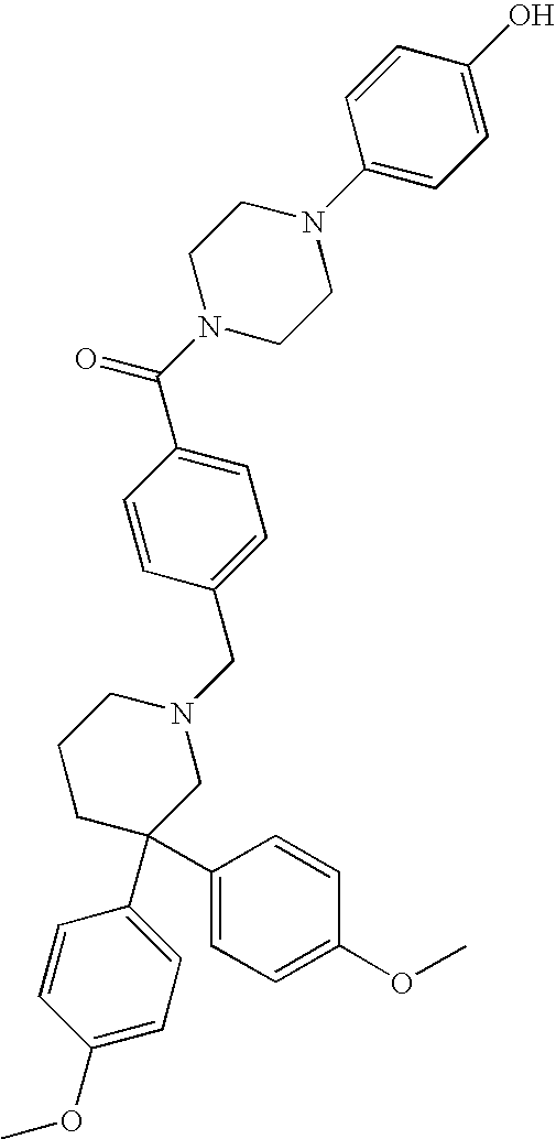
C1=C(C(N2CCN(C3=CC=C(O)C=C3)CC2)=O)C=CC(CN2CCCC(C3=CC=C(OC)C=C3)(C3=CC=C(OC)C=C3)C2)=C1
